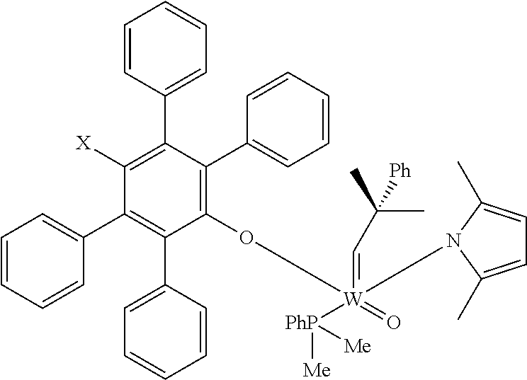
C1(C2=CC=CC=C2)=C(C2=CC=CC=C2)C(O[W](=CC(C)(C)[Ph])(=O)([PhP]([Me])[Me])N2C(C)=CC=C2C)=C(C2=CC=CC=C2)C(C2=CC=CC=C2)=C1[X]
